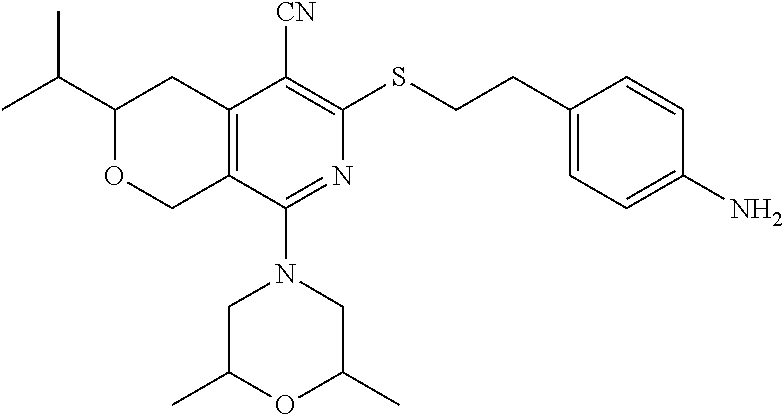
C1(C(C)C)OCC2=C(C1)C([CN])=C(SCCC1=CC=C(N)C=C1)N=C2N1CC(C)OC(C)C1
